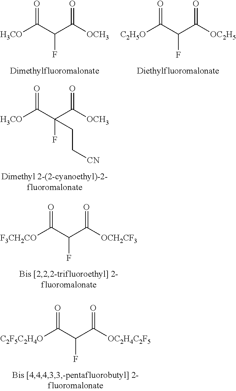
O=C(C(C([OCH3])=O)(F)CC[CN])[H3CO].O=C(C(C([OCH2CF3])=O)F)[F3CH2CO].O=C(C(C([OC2H4C2F5])=O)F)[C2F5C2H4O].O=C(C(C([OCH3])=O)F)[H3CO].O=C(C(C([OC2H5])=O)F)[C2H5O]
